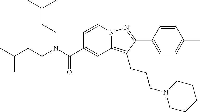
C1=CN2C(=C(CCCN3CCCCC3)C(C3=CC=C(C)C=C3)=N2)C=C1C(N(CCC(C)C)CCC(C)C)=O
